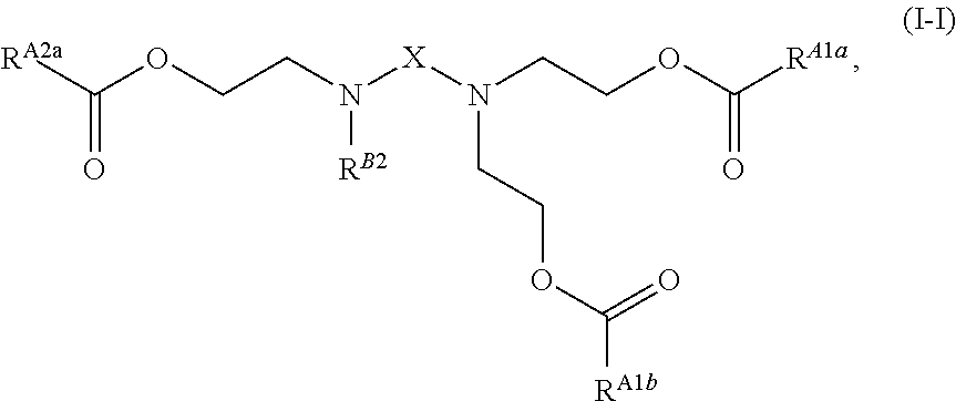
C(OCCN([X]N(CCOC([RA1a])=O)CCOC(=O)[RA1b])[RB2])([RA2a])=O
